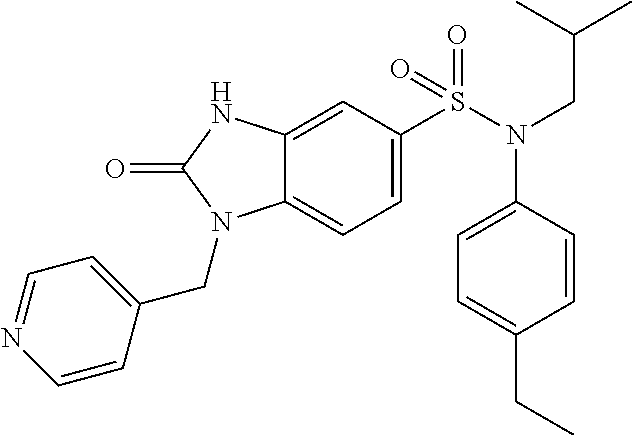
C1=C(S(N(CC(C)C)C2=CC=C(CC)C=C2)(=O)=O)C=C2C(=C1)N(CC1=CC=NC=C1)C(=O)N2
